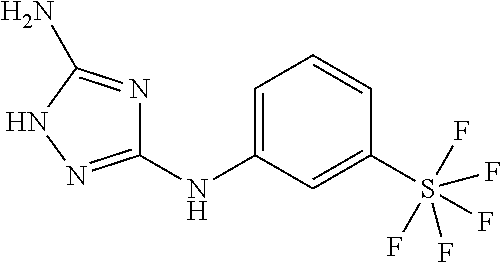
N(C1=CC=CC(S(F)(F)(F)(F)F)=C1)C1=NNC(N)=N1
